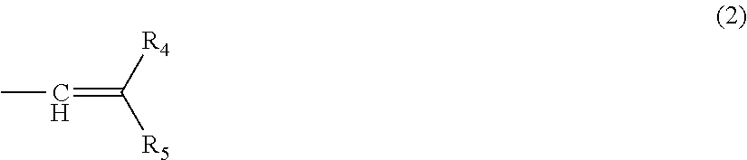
C(=C([R4])[R5])C
